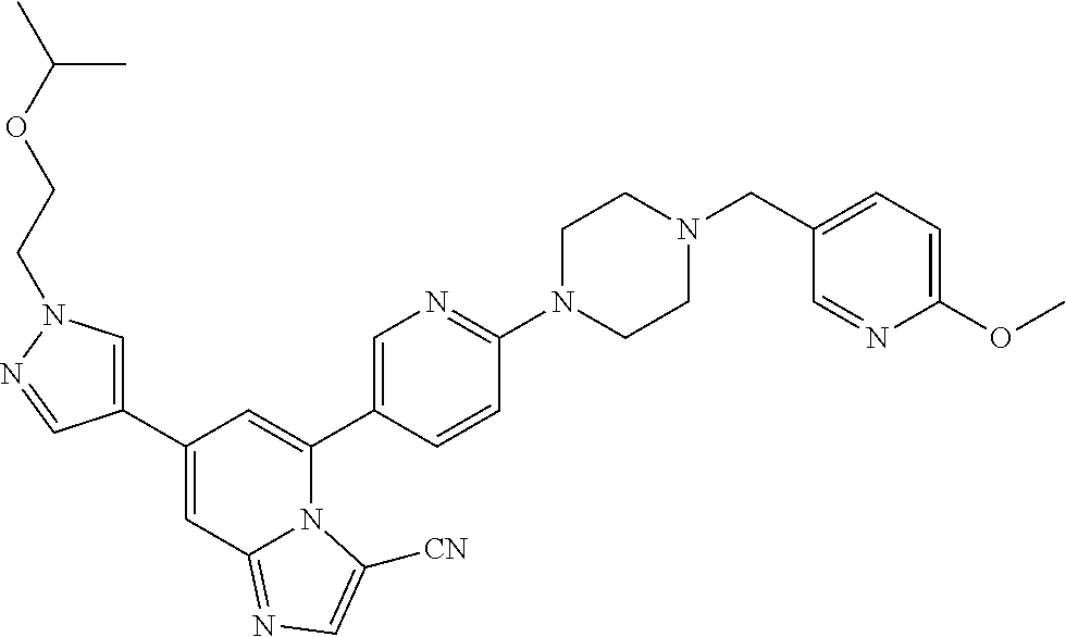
C1(C2=CN(CCOC(C)C)N=C2)=CC2=NC=C([CN])N2C(C2=CN=C(N3CCN(CC4=CC=C(OC)N=C4)CC3)C=C2)=C1
